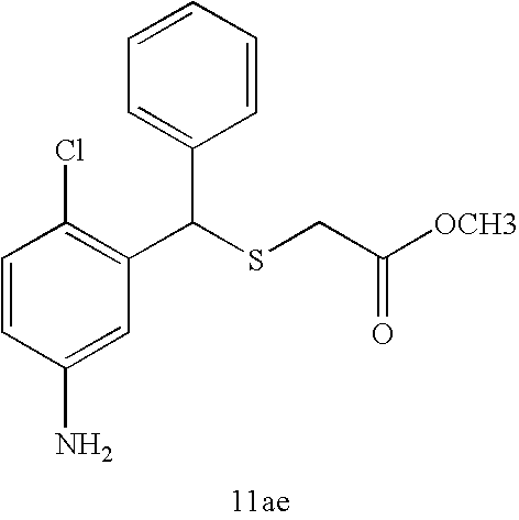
C1(N)=CC(C(SCC(=O)[OCH3])C2=CC=CC=C2)=C(Cl)C=C1
